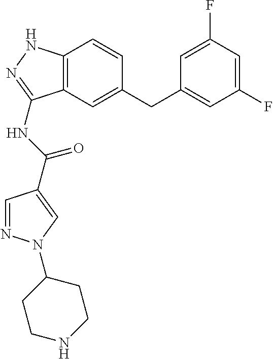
C1(F)=CC(F)=CC(CC2=CC3=C(C=C2)NN=C3NC(=O)C2=CN(C3CCNCC3)N=C2)=C1
